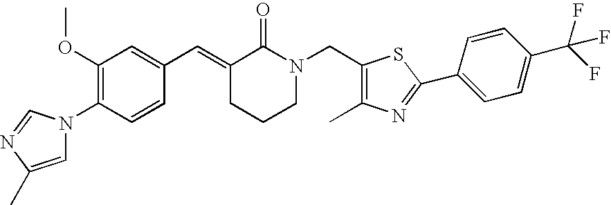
C1=CC(N2C=C(C)N=C2)=C(OC)C=C1C=C1CCCN(CC2=C(C)N=C(C3=CC=C(C(F)(F)F)C=C3)S2)C1=O
